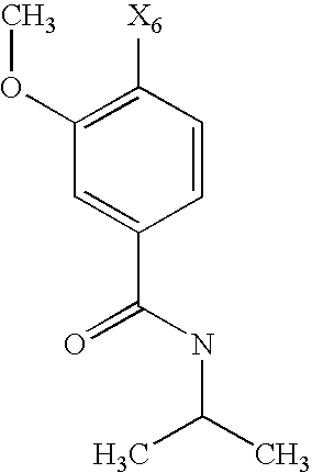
C1(OC)=C([X6])C=CC(C(=O)NC(C)C)=C1
